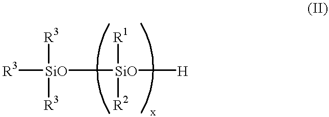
[R3][SiO]([R3])([R3])[SiO]([R1])([R2])[H]
